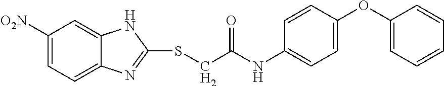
C1([O2N])=CC=C2C(=C1)NC(SCC(NC1=CC=C(OC3=CC=CC=C3)C=C1)=O)=N2
